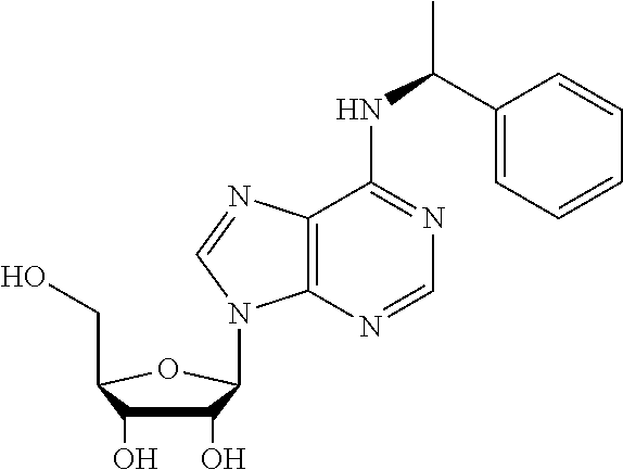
C1(O)C(O)C(CO)OC1N1C2=C(N=C1)C(NC(C)C1=CC=CC=C1)=NC=N2
